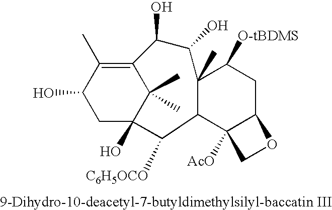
C12=C(C)C(O)CC(O)(C1(C)C)C([C6H5OCO])C1C3([AcO])C(CC([O-tBDMS])C1(C)C(O)C2O)OC3
